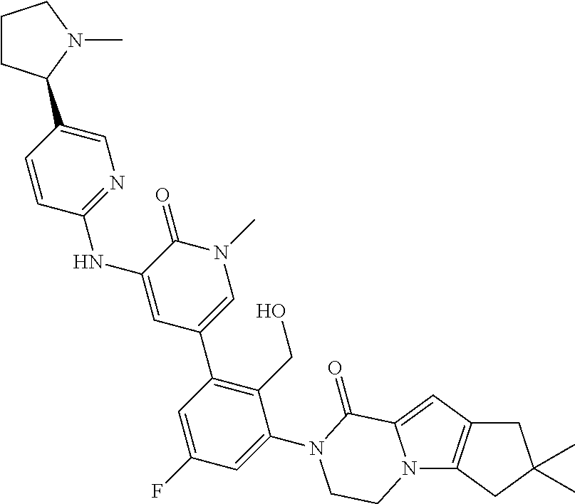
N12C3=C(C=C1C(=O)N(C1=CC(F)=CC(C4=CN(C)C(=O)C(NC5=NC=C(C6CCCN6C)C=C5)=C4)=C1CO)CC2)CC(C)(C)C3
